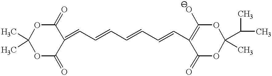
O1C(=O)C(=CC=CC=CC=CC2=C(O)OC(C(C)C)(C)OC2=O)C(=O)OC1(C)C
